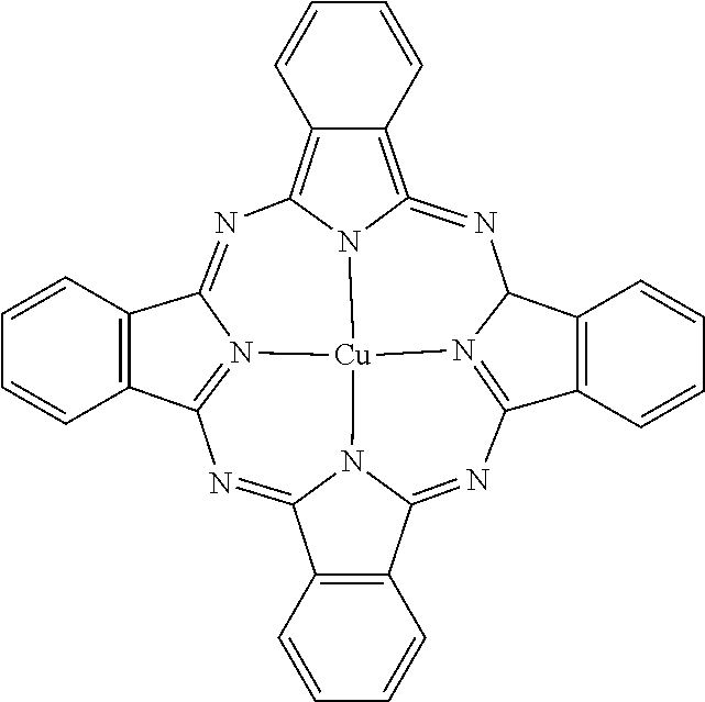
C12=NC3=N4C(=NC5=C6C(=C7=NC8C9=C(C%10=N8[Cu]4(N1C(=N%10)C1=C2C=CC=C1)N75)C=CC=C9)C=CC=C6)C1=C3C=CC=C1
